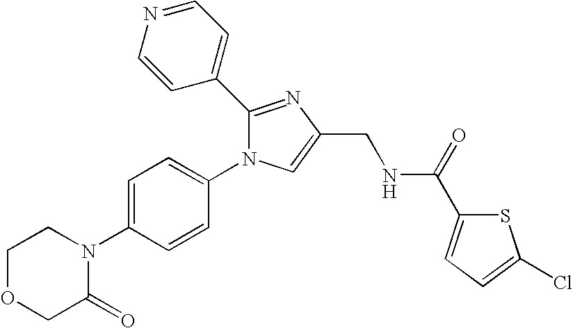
C1OCC(=O)N(C2=CC=C(N3C(C4=CC=NC=C4)=NC(CNC(C4=CC=C(Cl)S4)=O)=C3)C=C2)C1
